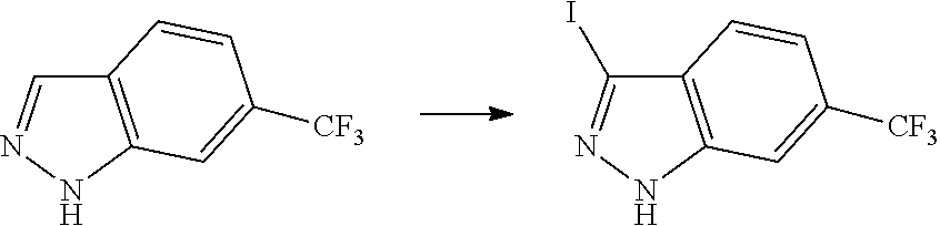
C12=C(NN=C1)C=C([CF3])C=C2.C12=C(NN=C1I)C=C([CF3])C=C2
